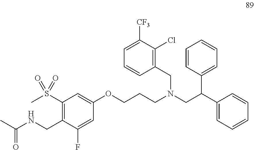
C1(OCCCN(CC2=C(Cl)C([CF3])=CC=C2)CC(C2=CC=CC=C2)C2=CC=CC=C2)=CC(S(C)(=O)=O)=C(CNC(C)=O)C(F)=C1
